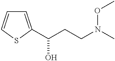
C1=C(C(CCN(C)OC)O)SC=C1
